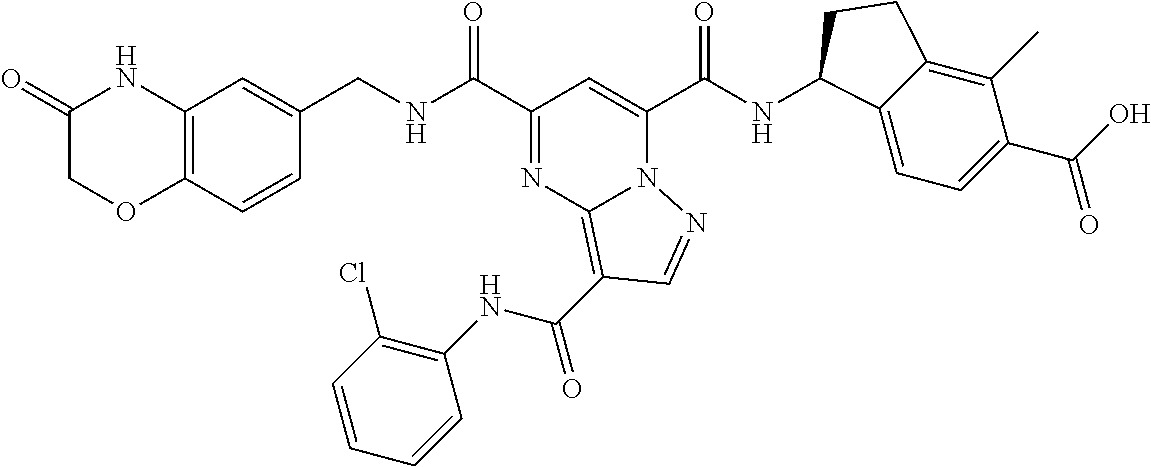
C(NC(C1=NC2=C(C(NC3=C(Cl)C=CC=C3)=O)C=NN2C(C(NC2C3=CC=C(C(=O)O)C(C)=C3CC2)=O)=C1)=O)C1=CC2=C(C=C1)OCC(=O)N2
